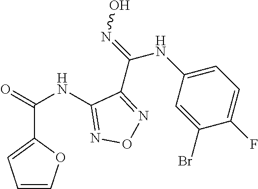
C1(NC(=O)C2=CC=CO2)=NON=C1C(=NO)NC1=CC=C(F)C(Br)=C1
